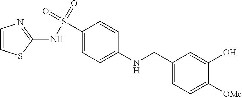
C1(CNC2=CC=C(S(=O)(=O)NC3=NC=CS3)C=C2)=CC=C([OMe])C(O)=C1
